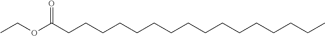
O=C(CCCCCCCCCCCCCCCC)OCC
